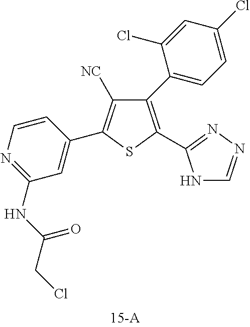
C1(NC(CCl)=O)=NC=CC(C2=C([NC])C(C3=CC=C(Cl)C=C3Cl)=C(C3=NN=CN3)S2)=C1
